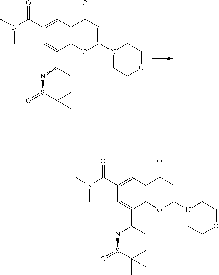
N(C(C1=CC2=C(C(C(C)=NS(=O)C(C)(C)C)=C1)OC(N1CCOCC1)=CC2=O)=O)(C)C.N(C(C1=CC2=C(C(C(C)NS(=O)C(C)(C)C)=C1)OC(N1CCOCC1)=CC2=O)=O)(C)C
